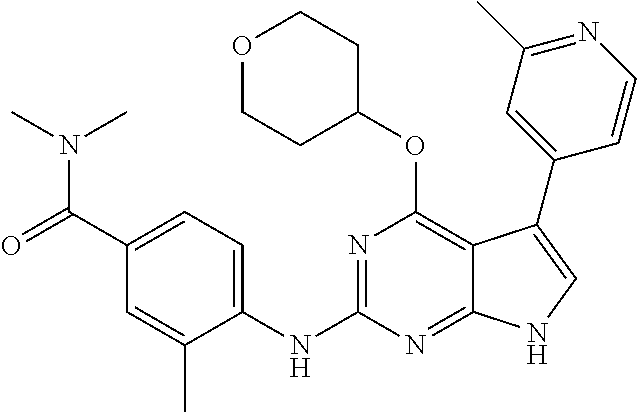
C1(C(=O)N(C)C)=CC=C(NC2=NC(OC3CCOCC3)=C3C(=N2)NC=C3C2=CC(C)=NC=C2)C(C)=C1
